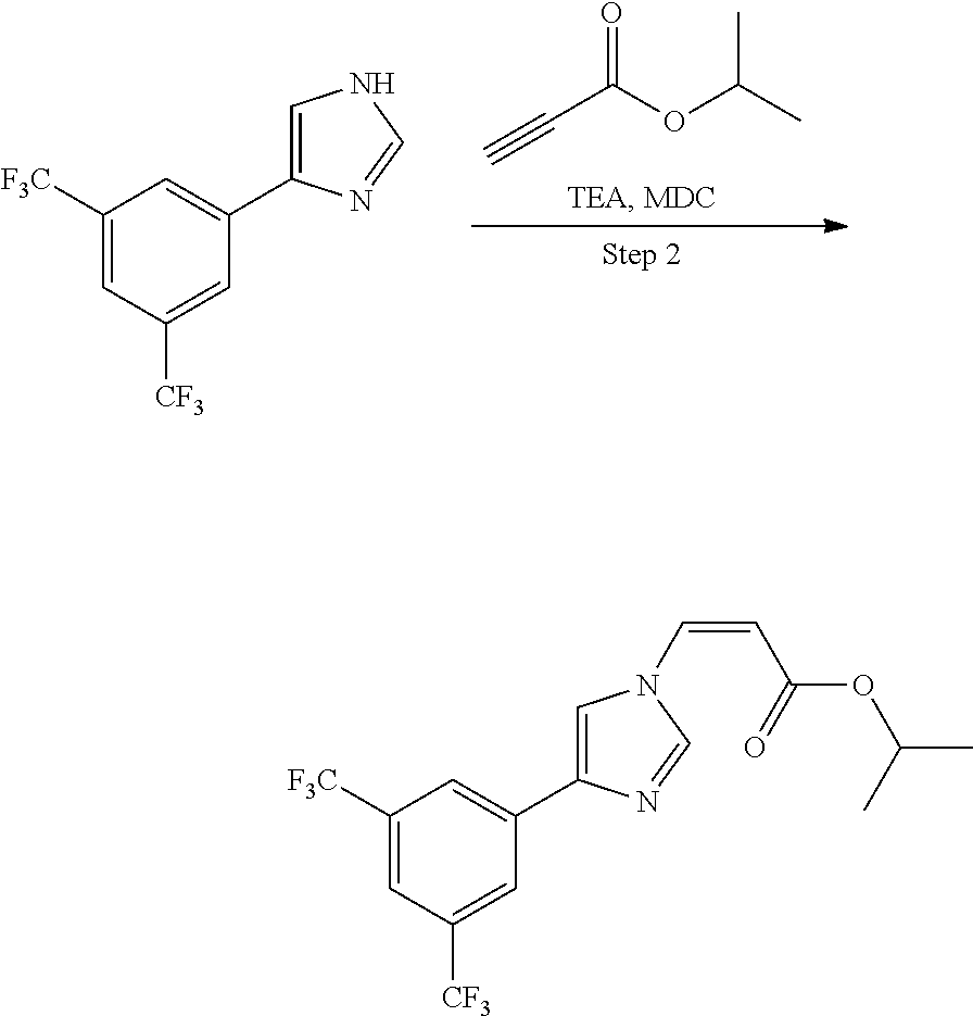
C1([F3C])=CC([CF3])=CC(C2=CNC=N2)=C1.C(C(OC(C)C)=O)#C.C1([F3C])=CC([CF3])=CC(C2=CN(C=CC(OC(C)C)=O)C=N2)=C1
